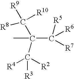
CC(C([R7])([R5])[R6])(C([R8])([R10])[R9])C([R4])([R2])[R3]
